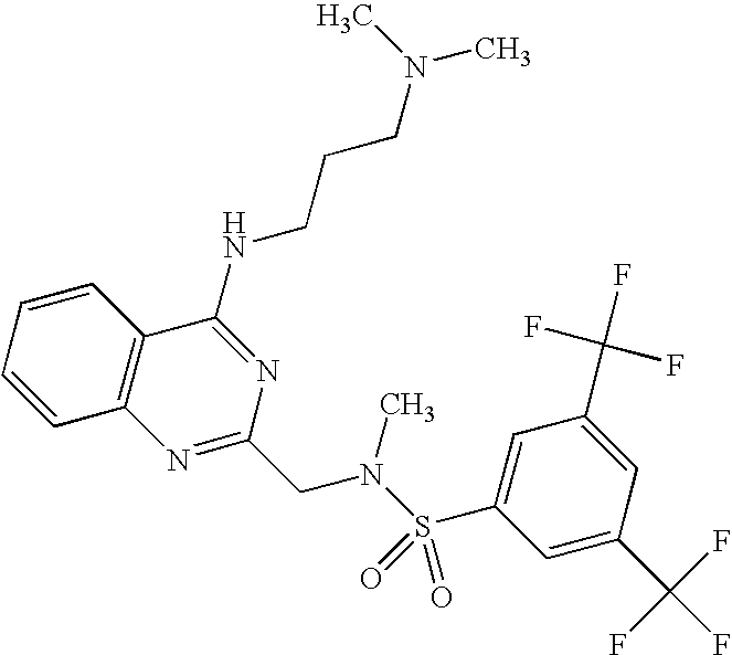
C1=CC2=C(C=C1)C(NCCCN(C)C)=NC(CN(S(=O)(=O)C1=CC(C(F)(F)F)=CC(C(F)(F)F)=C1)C)=N2
